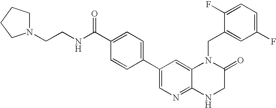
N(C(C1=CC=C(C2=CN=C3C(=C2)N(CC2=CC(F)=CC=C2F)C(=O)CN3)C=C1)=O)CCN1CCCC1
